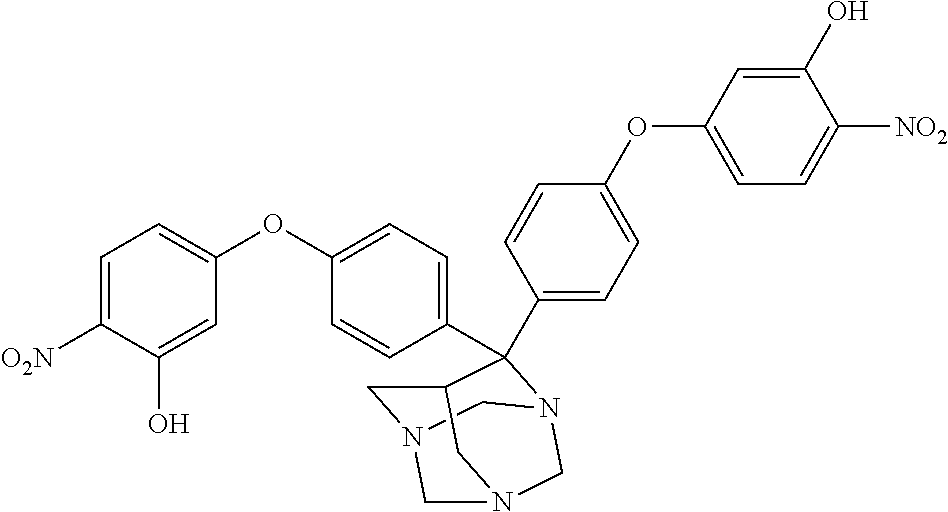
C1N2CN3C(C4=CC=C(OC5=CC=C([NO2])C(O)=C5)C=C4)(C4=CC=C(OC5=CC=C([O2N])C(O)=C5)C=C4)C1CN(C2)C3
